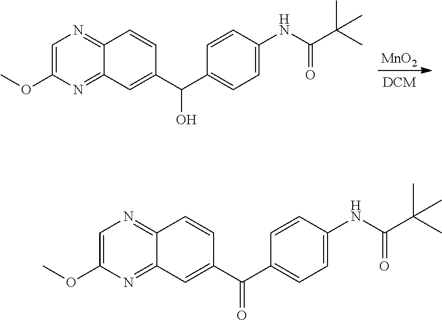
[MnO2].C12=NC=C(OC)N=C1C=C(C(C1=CC=C(NC(C(C)(C)C)=O)C=C1)O)C=C2.C12=NC=C(OC)N=C1C=C(C(C1=CC=C(NC(C(C)(C)C)=O)C=C1)=O)C=C2
